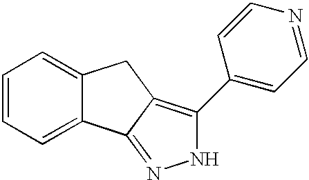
C1=CC=C2C(=C1)CC1=C(C3=CC=NC=C3)NN=C21
